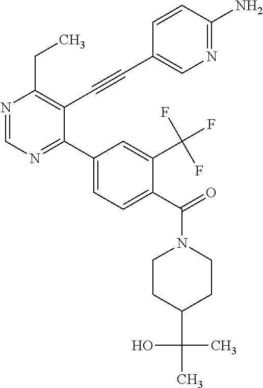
N1=CN=C(C2=CC=C(C(=O)N3CCC(C(C)(O)C)CC3)C(C(F)(F)F)=C2)C(C#CC2=CN=C(N)C=C2)=C1CC
